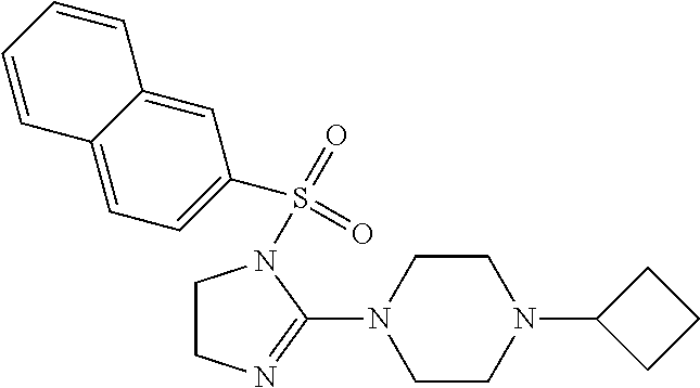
C1(S(=O)(=O)N2CCN=C2N2CCN(C3CCC3)CC2)=CC=C2C(=C1)C=CC=C2
